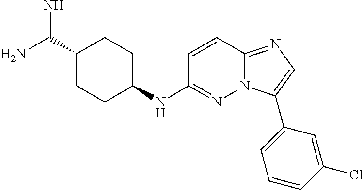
C1(C(N)=N)CCC(NC2=NN3C(=NC=C3C3=CC=CC(Cl)=C3)C=C2)CC1
